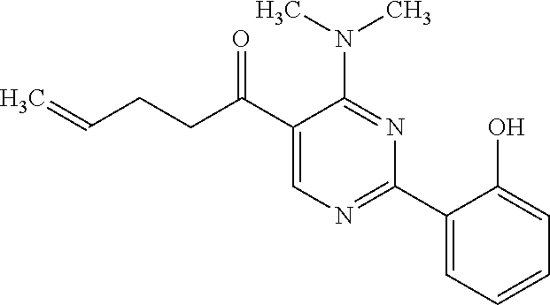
C1(C(CCC=C)=O)=CN=C(C2=CC=CC=C2O)N=C1N(C)C
